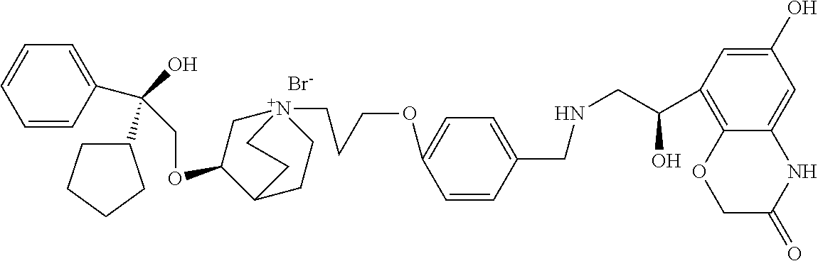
[Br-].C(OC1C[N+]2(CCCOC3=CC=C(CNCC(C4=C5C(=CC(O)=C4)NC(=O)CO5)O)C=C3)CCC1CC2)C(O)(C1CCCC1)C1=CC=CC=C1
